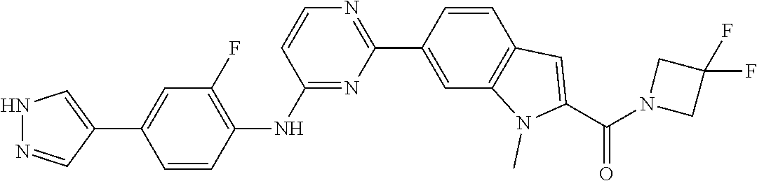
N1N=CC(C2=CC(F)=C(NC3=NC(C4=CC5=C(C=C4)C=C(C(N4CC(F)(F)C4)=O)N5C)=NC=C3)C=C2)=C1
